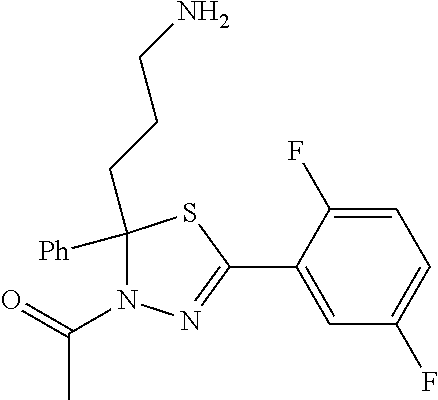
C1([Ph])(CCCN)N(C(=O)C)N=C(C2=CC(F)=CC=C2F)S1
